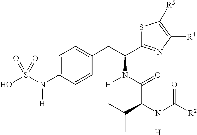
OS(N(C1=CC=C(CC(N([H])C(=O)C(N([H])C([R2])=O)C(C)C)C2=NC([R4])=C([R5])S2)C=C1)[H])(=O)=O
